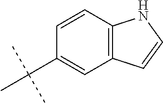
C1=CC2=C(C=C1C(C)(C)C)C=CN2
